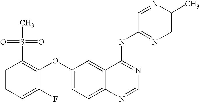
C1=CC=C(F)C(OC2=CC=C3C(=C2)C(NC2=NC=C(C)N=C2)=NC=N3)=C1S(C)(=O)=O
